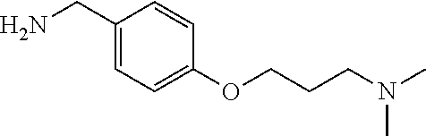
C1(CN)=CC=C(OCCCN(C)C)C=C1
